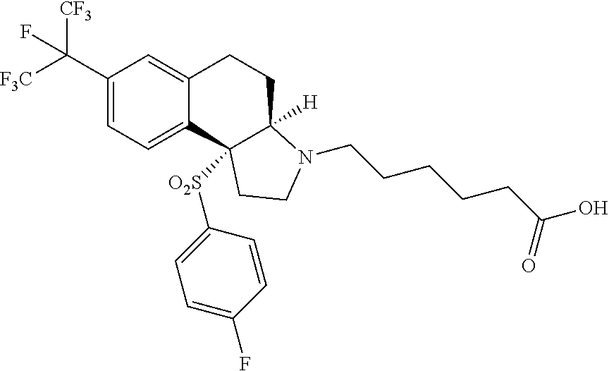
C1(C([F3C])([CF3])F)=CC=C2C(=C1)CCC1([H])C2([O2S]C2=CC=C(F)C=C2)CCN1CCCCCC(O)=O
